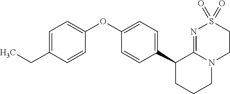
C1(OC2=CC=C(CC)C=C2)=CC=C(C2CCCN3C2=NS(=O)(=O)CC3)C=C1
